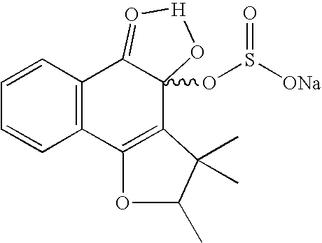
C1=CC=CC2=C1C1=O[H]OC1(OS([ONa])=O)C1=C2OC(C)C1(C)C
